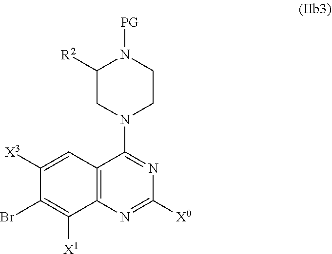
C1([X3])=CC2=C(C([X1])=C1Br)N=C([X0])N=C2N1CC([R2])N([PG])CC1
